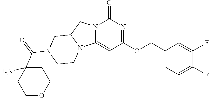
C1(COC2=NC(=O)N3C(=C2)N2C(C3)CN(C(=O)C3(N)CCOCC3)CC2)=CC=C(F)C(F)=C1
